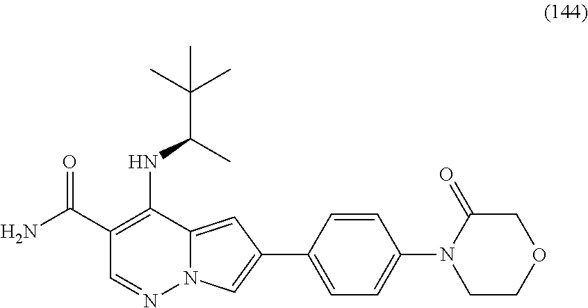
CC(C)(C(C)NC1=C(C(=O)N)C=NN2C1=CC(C1=CC=C(N3CCOCC3=O)C=C1)=C2)C
